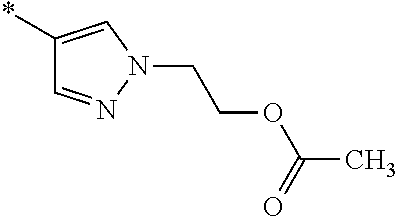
*C1=CN(CCOC(C)=O)N=C1
